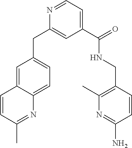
C1=CC(C)=NC2=CC=C(CC3=CC(C(=O)NCC4=C(C)N=C(N)C=C4)=CC=N3)C=C12
